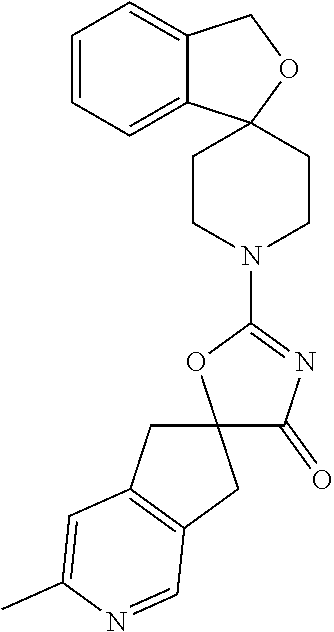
C12(C(=O)N=C(N3CCC4(CC3)C3=CC=CC=C3CO4)O1)CC1=C(C2)C=NC(C)=C1
